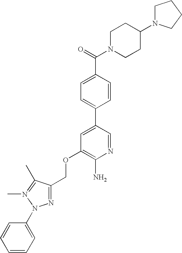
C(OC1=C(N)N=CC(C2=CC=C(C(=O)N3CCC(N4CCCC4)CC3)C=C2)=C1)C1=NN(C2=CC=CC=C2)N(C)=C1C
